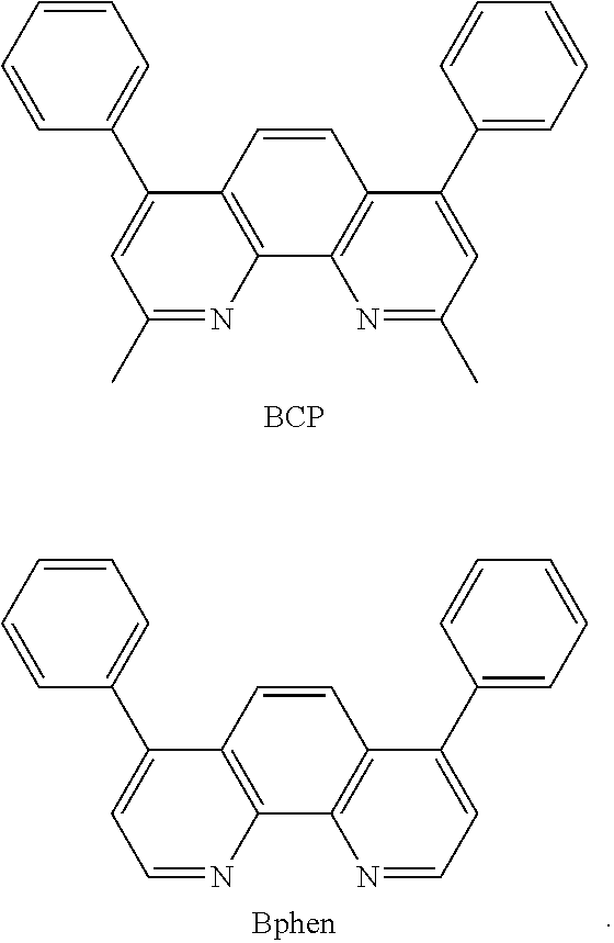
C1=CC(C2=CC(C)=NC3=C2C=CC2=C3N=C(C)C=C2C2=CC=CC=C2)=CC=C1.[BCP].C1=CC(C2=CC=NC3=C2C=CC2=C3N=CC=C2C2=CC=CC=C2)=CC=C1
